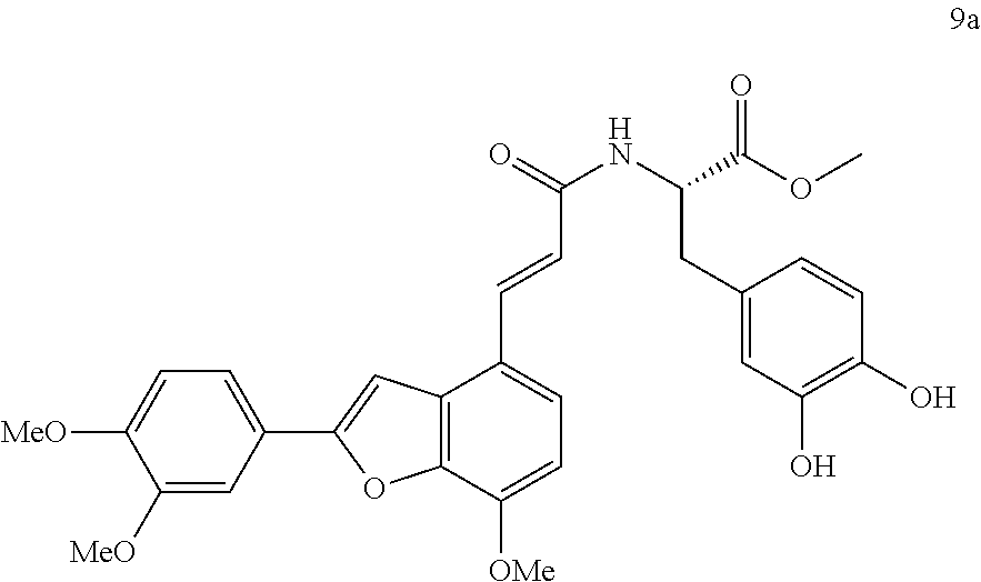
C1([MeO])=CC(C2=CC3=C(O2)C([OMe])=CC=C3C=CC(NC(CC2=CC(O)=C(O)C=C2)C(=O)OC)=O)=CC=C1[MeO]
